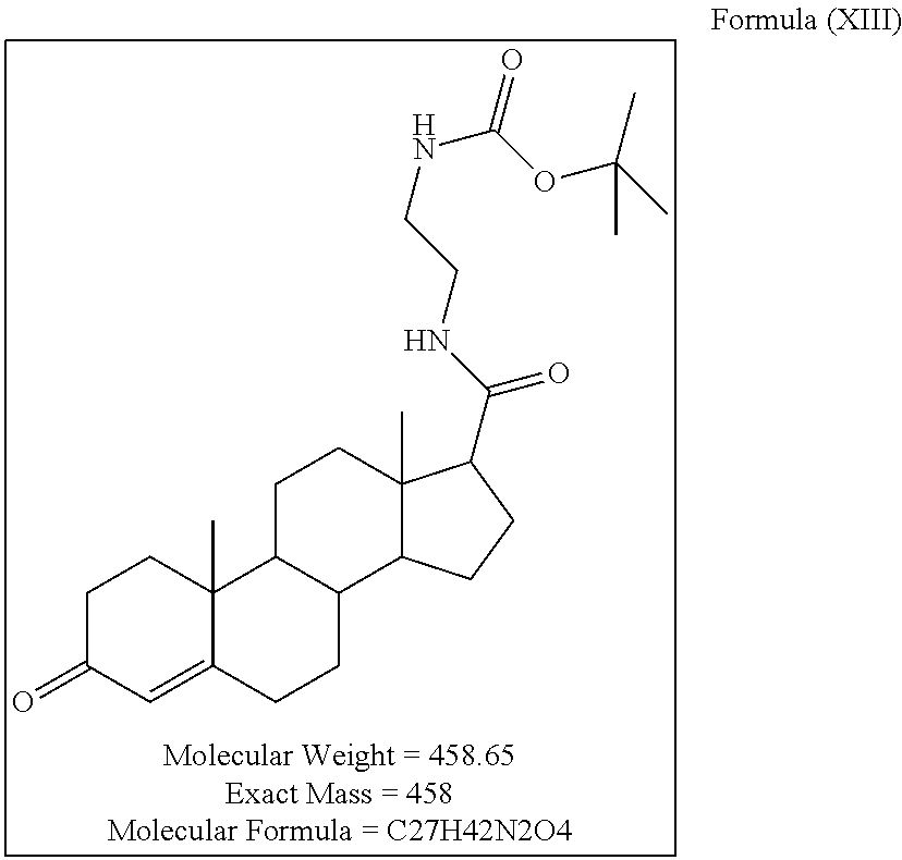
C1C(=O)C=C2C(C)(C1)C1C(CC2)C2C(C)(CC1)C(C(=O)NCCNC(=O)OC(C)(C)C)CC2
